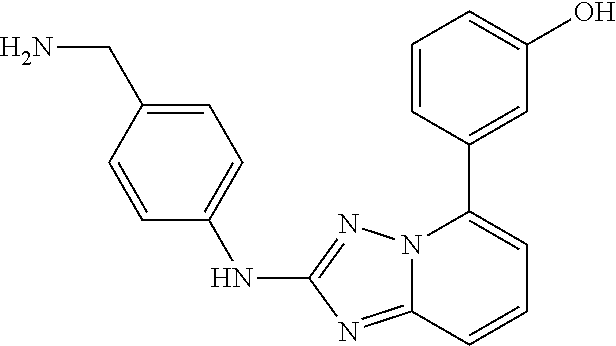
C12=NC(NC3=CC=C(CN)C=C3)=NN1C(C1=CC(O)=CC=C1)=CC=C2
